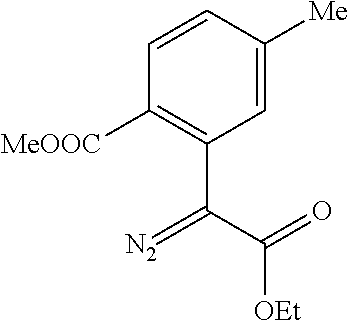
C1=C([Me])C=CC([MeOOC])=C1C(C(=O)[OEt])=[N2]
